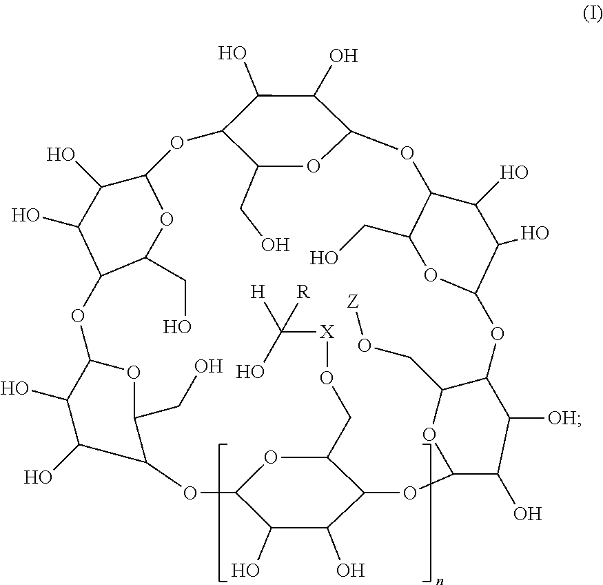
O1C2C(O)C(O)C(C(CO)O2)OC2OC(CO)C(C(O)C2O)OC2OC(CO[X]C([H])(O)[R])C(C(O)C2O)OC2OC(CO[Z])C(OC3OC(CO)C(OC4OC(CO)C1C(O)C4O)C(O)C3O)C([OH])C2O
